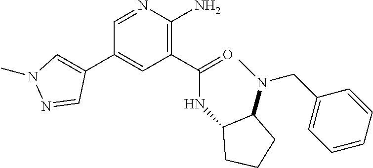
C1(C(=O)NC2C(N(CC3=CC=CC=C3)C)CCC2)=C(N)N=CC(C2=CN(C)N=C2)=C1
